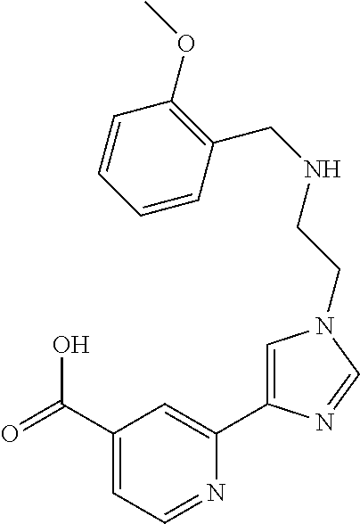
C1(C(=O)O)=CC=NC(C2=CN(CCNCC3=C(OC)C=CC=C3)C=N2)=C1
